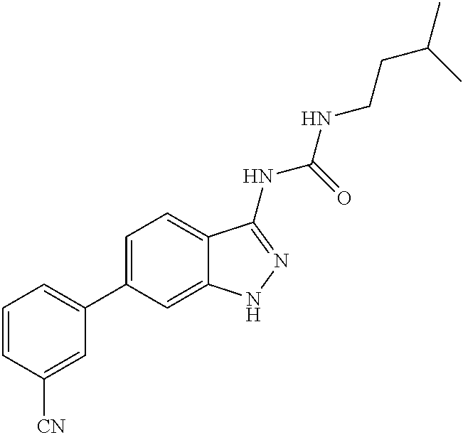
C1=CC([CN])=CC(C2=CC=C3C(=C2)NN=C3NC(NCCC(C)C)=O)=C1
